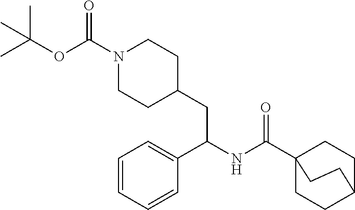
C1=C(C(CC2CCN(C(OC(C)(C)C)=O)CC2)NC(C23CCC(CC2)CC3)=O)C=CC=C1
